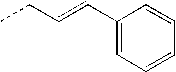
C(CC)=CC1=CC=CC=C1
